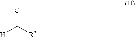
O=C([R2])[H]
